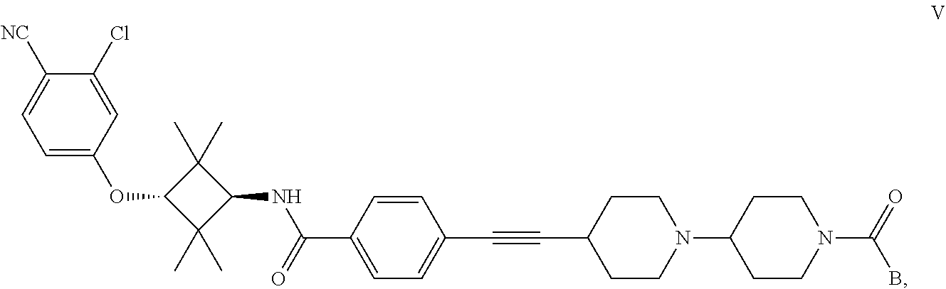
C1=C(OC2C(C)(C)C(NC(C3=CC=C(C#CC4CCN(C5CCN(C(B)=O)CC5)CC4)C=C3)=O)C2(C)C)C=C(Cl)C([NC])=C1
